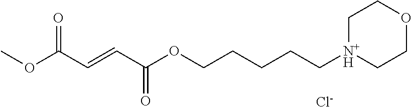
[N+H]1(CCCCCOC(C=CC(OC)=O)=O)CCOCC1.[Cl-]
